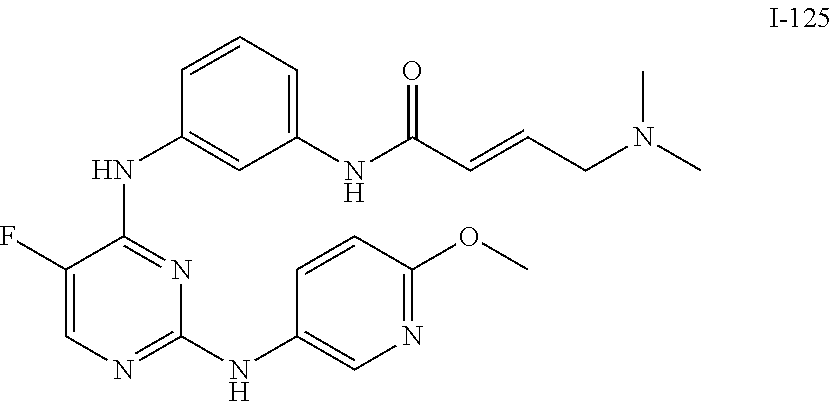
C1=CC(NC2=NC(NC3=CN=C(OC)C=C3)=NC=C2F)=CC(NC(C=CCN(C)C)=O)=C1
